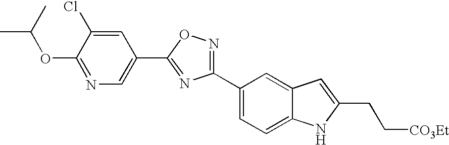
C1=C(C2=NOC(C3=CN=C(OC(C)C)C(Cl)=C3)=N2)C=C2C(=C1)NC(CC[CO3Et])=C2
